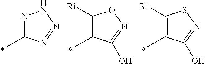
C1([Ri])=C(C)C(O)=NO1.C1([Ri])=C(C)C(O)=NS1.N1=C(C)N=NN1
